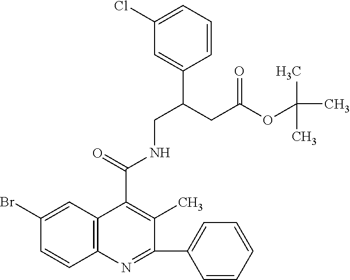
C1(C2=CC=CC=C2)=NC2=C(C(C(=O)NCC(CC(OC(C)(C)C)=O)C3=CC(Cl)=CC=C3)=C1C)C=C(Br)C=C2
